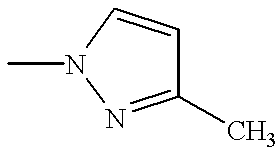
C1(C)=NN(C)C=C1
